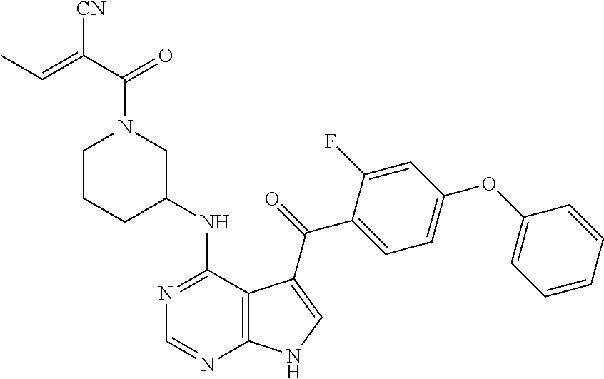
N1=C(NC2CN(C(C(=CC)[CN])=O)CCC2)C2=C(N=C1)NC=C2C(=O)C1=CC=C(OC2=CC=CC=C2)C=C1F
